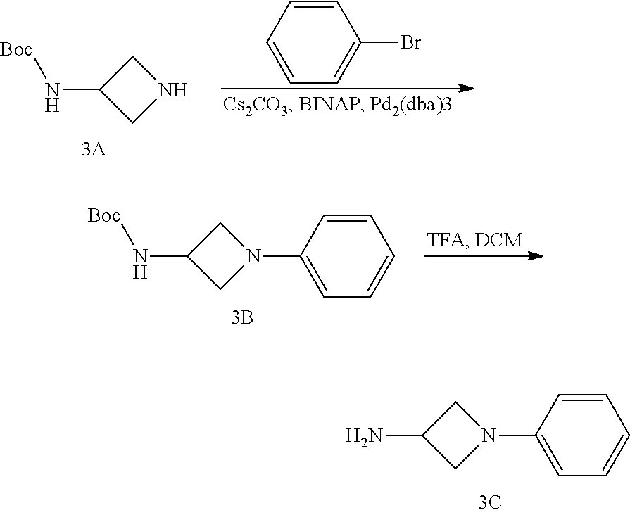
C1=CC=CC=C1Br.N1CC(N[Boc])C1.C1C(N[Boc])CN1C1=CC=CC=C1.C1C(N)CN1C1=CC=CC=C1
